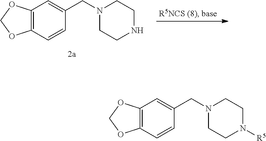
C12=C(C=CC(CN3CCN([R5])CC3)=C1)OCO2.C12=C(C=CC(CN3CCNCC3)=C1)OCO2
